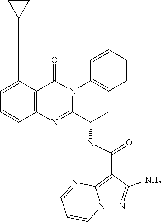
C1=C(C#CC2CC2)C2=C(C=C1)N=C(C(C)NC(C1=C3N(N=C1N)C=CC=N3)=O)N(C1=CC=CC=C1)C2=O
